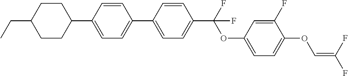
C1CC(C2=CC=C(C3=CC=C(C(F)(OC4=CC=C(OC=C(F)F)C(F)=C4)F)C=C3)C=C2)CCC1CC
